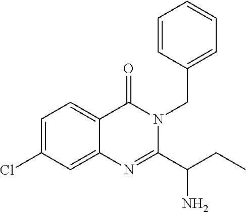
C1=CC(CN2C(=O)C3=CC=C(Cl)C=C3N=C2C(N)CC)=CC=C1
